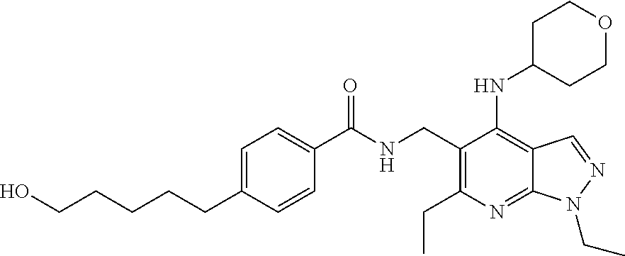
C1(C(NCC2=C(CC)N=C3C(=C2NC2CCOCC2)C=NN3CC)=O)=CC=C(CCCCCO)C=C1
